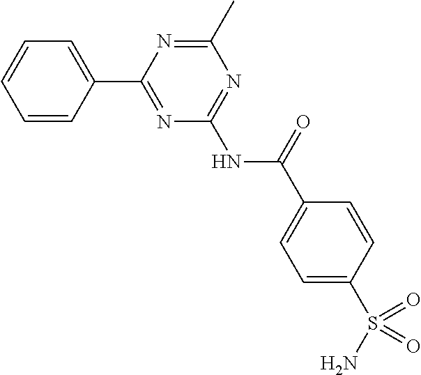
C1=CC(C2=NC(NC(C3=CC=C(S(N)(=O)=O)C=C3)=O)=NC(C)=N2)=CC=C1
